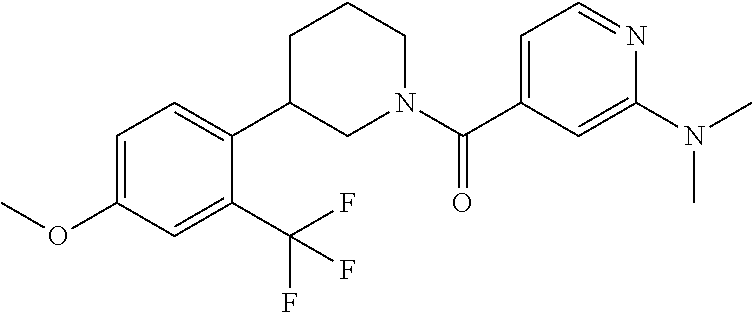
C1=C(OC)C=C(C(F)(F)F)C(C2CN(C(C3=CC=NC(N(C)C)=C3)=O)CCC2)=C1
